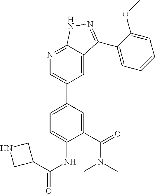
C1(C(N(C)C)=O)=CC(C2=CN=C3C(=C2)C(C2=CC=CC=C2OC)=NN3)=CC=C1NC(C1CNC1)=O
